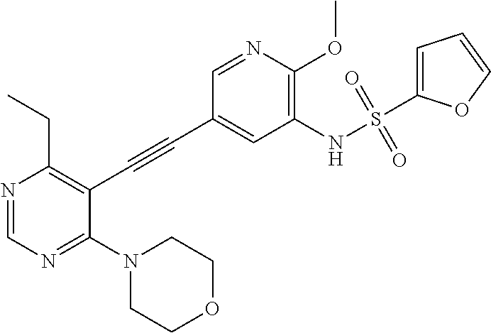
N1(C2=NC=NC(CC)=C2C#CC2=CC(NS(C3=CC=CO3)(=O)=O)=C(OC)N=C2)CCOCC1
